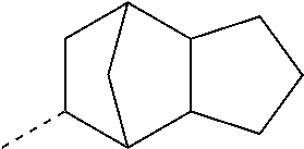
C12C3C(C)CC(C1CCC2)C3
